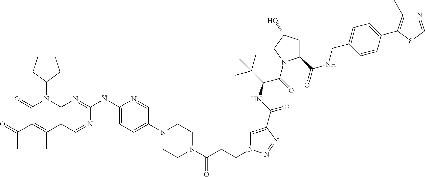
C1(=O)C(C(C)=O)=C(C)C2=C(N1C1CCCC1)N=C(NC1=CC=C(N3CCN(C(CCN4C=C(C(NC(C(C)(C)C)C(=O)N5C(C(NCC6=CC=C(C7=C(C)N=CS7)C=C6)=O)CC(O)C5)=O)N=N4)=O)CC3)C=N1)N=C2
